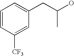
C1=CC([CF3])=CC(CC(O)C)=C1
